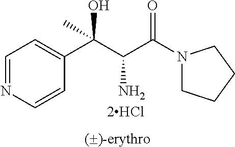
C1=NC=CC(C(C(C(N2CCCC2)=O)N)(O)C)=C1
